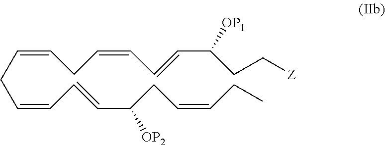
C(=CC=CC(CC=CCC)[OP2])CC=CCC=CC=CC(CC[Z])[OP1]
